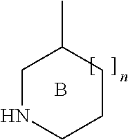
C1NCCCC1C.B
